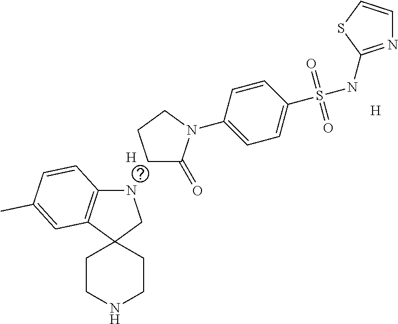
[H].N1C2=C(C3(C1)CCNCC3)C=C(C)C=C2.C1C(=O)N(C2=CC=C(S(NC3=NC=CS3)(=O)=O)C=C2)CC1.[H]
